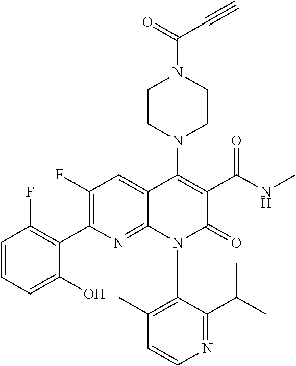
C1=CN=C(C(C)C)C(N2C(=O)C(C(NC)=O)=C(N3CCN(C(C#C)=O)CC3)C3=CC(F)=C(C4=C(F)C=CC=C4O)N=C23)=C1C
